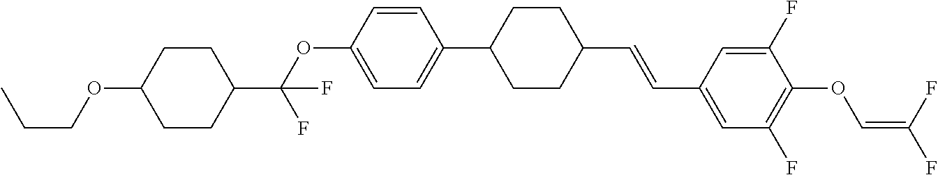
C1CC(C(OC2=CC=C(C3CCC(C=CC4=CC(F)=C(OC=C(F)F)C(F)=C4)CC3)C=C2)(F)F)CCC1OCCC
